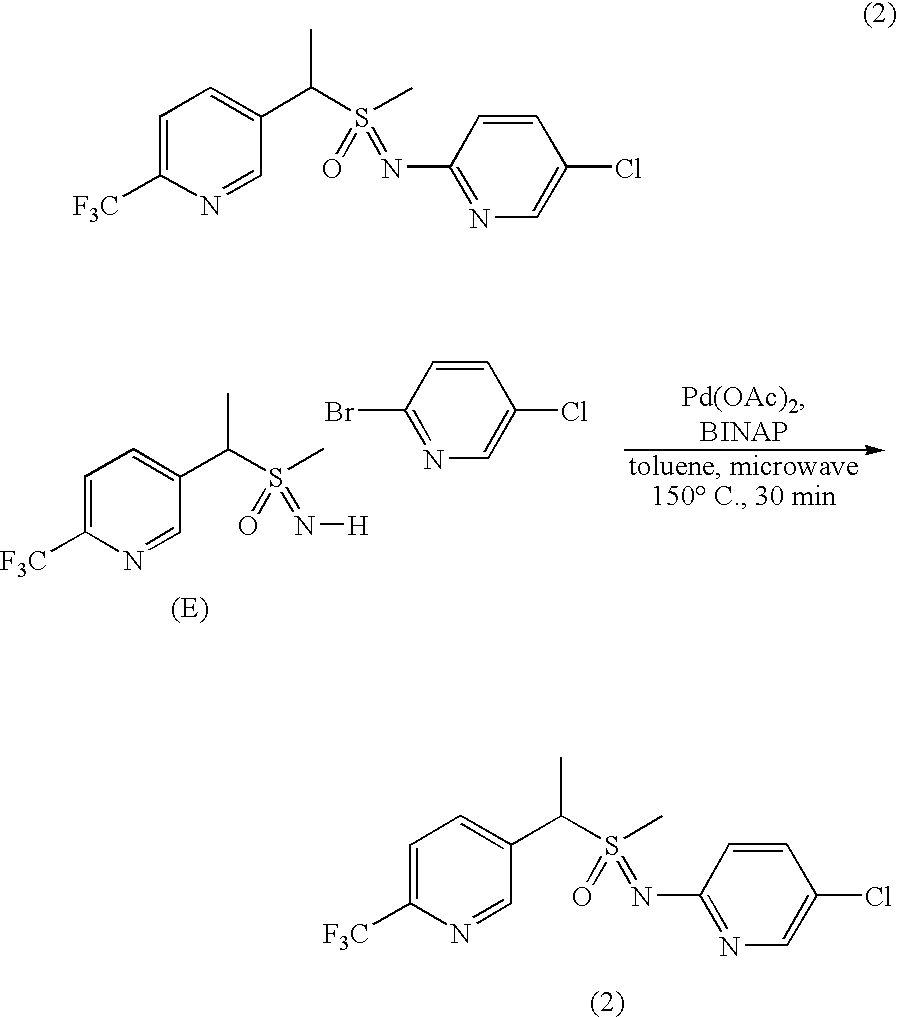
C1=C([F3C])N=CC(C(C)S(C)(=O)=NC2=NC=C(Cl)C=C2)=C1.C1=C([F3C])N=CC(C(C)S(C)(=O)=NC2=NC=C(Cl)C=C2)=C1.C1=C([F3C])N=CC(C(C)S(C)(=O)=N[H])=C1.BrC1=NC=C(Cl)C=C1
